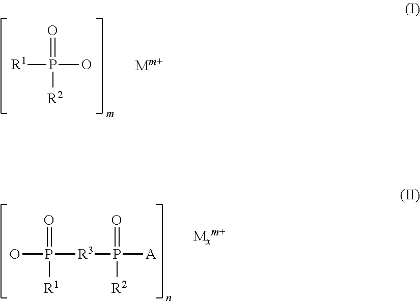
[R1]P(O)(=O)[R2].OP([R3]P(=O)([R2])[A])(=O)[R1]
